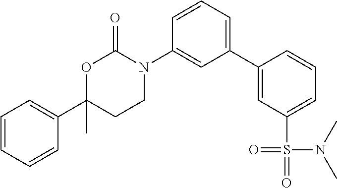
C1=CC=CC(C2(C)CCN(C3=CC(C4=CC(S(=O)(=O)N(C)C)=CC=C4)=CC=C3)C(=O)O2)=C1
